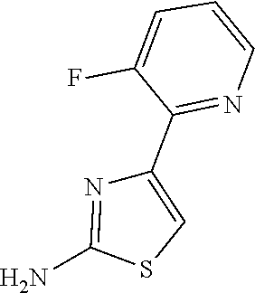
NC1=NC(C2=NC=CC=C2F)=CS1
